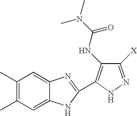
C1(C)=C(C)C=C2C(=C1)N=C(C1=C(NC(N(C)C)=O)C([X])=NN1)N2
